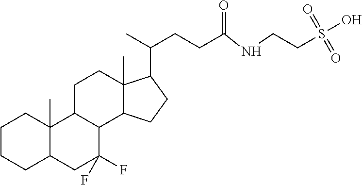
C1CCC2C(C)(C1)C1C(C(F)(F)C2)C2C(C)(CC1)C(C(C)CCC(NCCS(O)(=O)=O)=O)CC2
